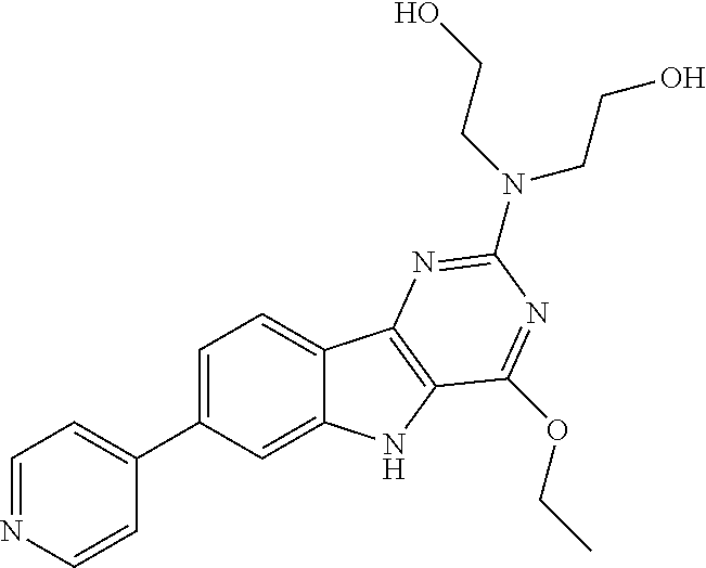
C1=NC=CC(C2=CC=C3C(=C2)NC2=C3N=C(N(CCO)CCO)N=C2OCC)=C1
